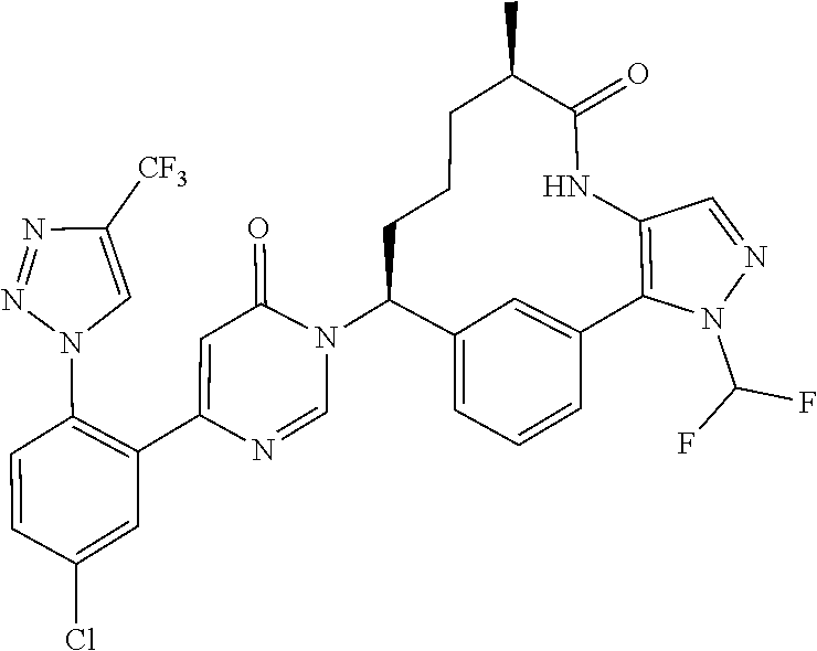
N1(C(F)F)C2=C(NC(=O)C(C)CCCC(N3C=NC(C4=C(N5C=C([CF3])N=N5)C=CC(Cl)=C4)=CC3=O)C3=CC=CC2=C3)C=N1
